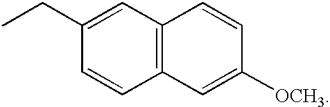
C1(CC)=CC2=C(C=C1)C=C([OCH3])C=C2
